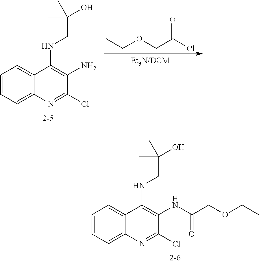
C1=CC=C2C(=C1)C(NCC(C)(C)O)=C(N)C(Cl)=N2.C(OCC(Cl)=O)C.C1=CC=C2C(=C1)C(NCC(C)(C)O)=C(NC(COCC)=O)C(Cl)=N2
